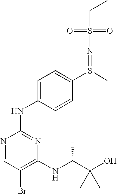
C(S(=O)(=O)N=S(C1=CC=C(NC2=NC(NC(C(O)(C)C)C)=C(Br)C=N2)C=C1)C)C
